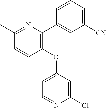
C1=CC(OC2=CC=NC(Cl)=C2)=C(C2=CC([CN])=CC=C2)N=C1C
